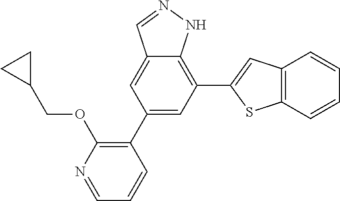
C1=NC(OCC2CC2)=C(C2=CC(C3=CC4=C(S3)C=CC=C4)=C3C(=C2)C=NN3)C=C1
